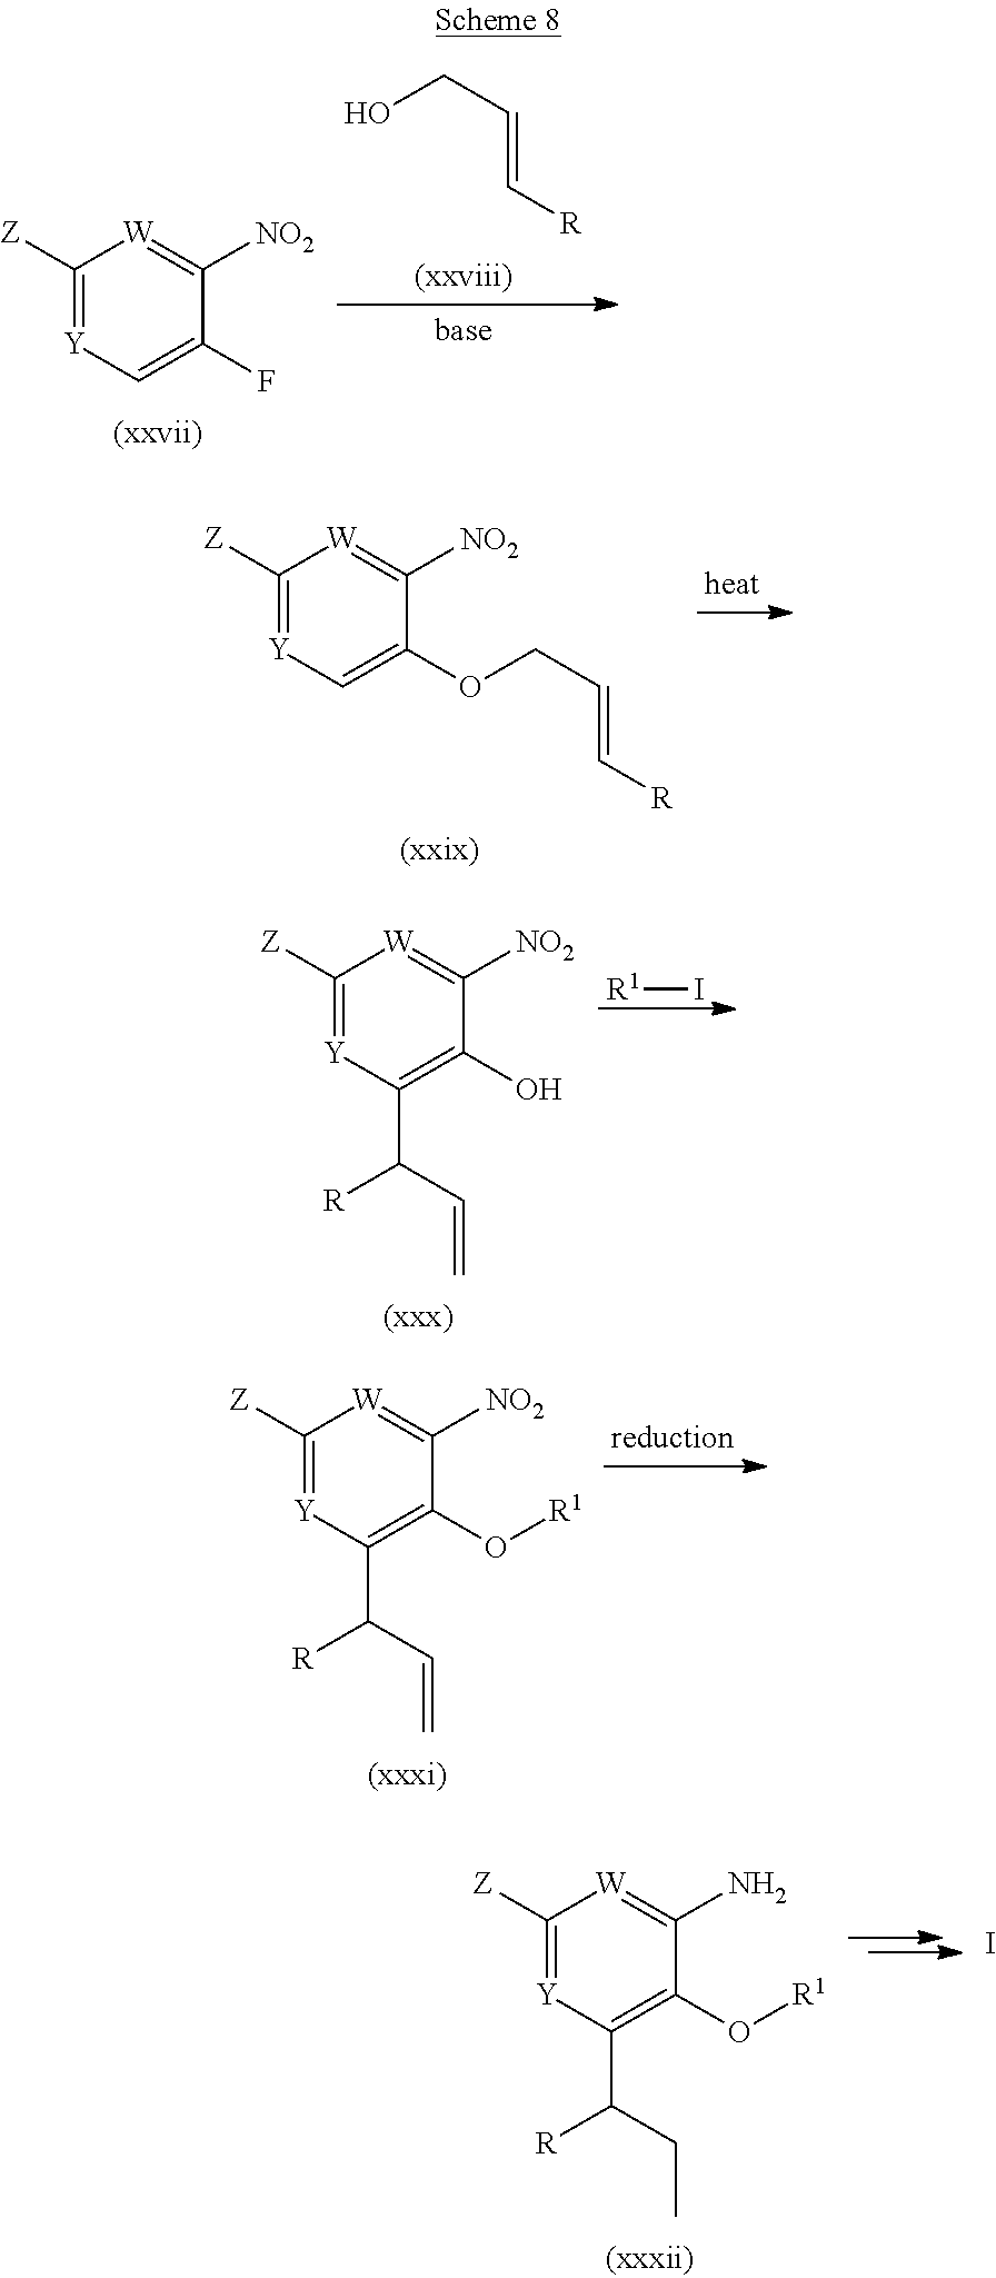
C1([Z])=[Y]C=C(F)C([NO2])=[W]1.OCC=C[R].C1([Z])=[Y]C=C(OCC=C[R])C([NO2])=[W]1.C1([Z])=[Y]C(C([R])C=C)=C(O)C([NO2])=[W]1.[R1]I.C1([Z])=[Y]C(C([R])C=C)=C(O[R1])C([NO2])=[W]1.C1([Z])=[Y]C(C([R])CC)=C(O[R1])C(N)=[W]1.I
